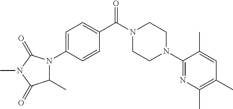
C1=C(N2C(C)C(=O)N(C)C2=O)C=CC(C(N2CCN(C3=NC(C)=C(C)C=C3C)CC2)=O)=C1
